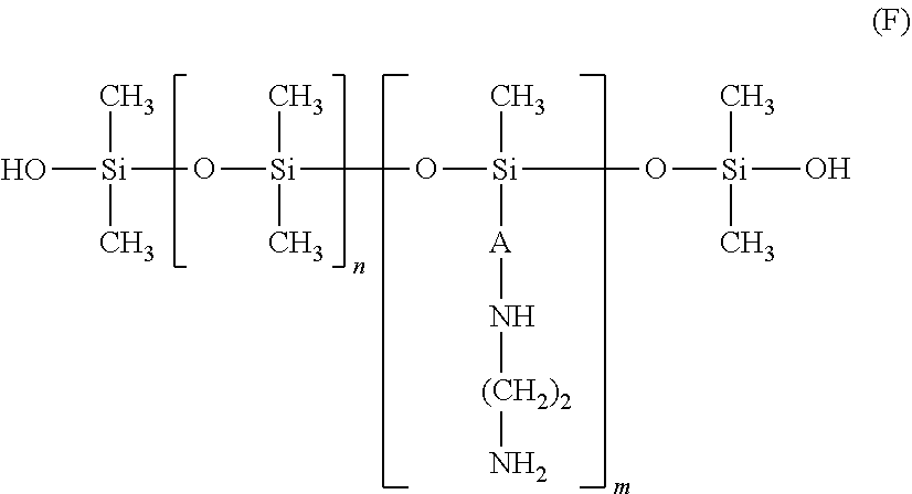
[Si](O[Si](C)(C)O[Si](O[Si](O)(C)C)(C)[A]N[(CH2)2]N)(O)(C)C
